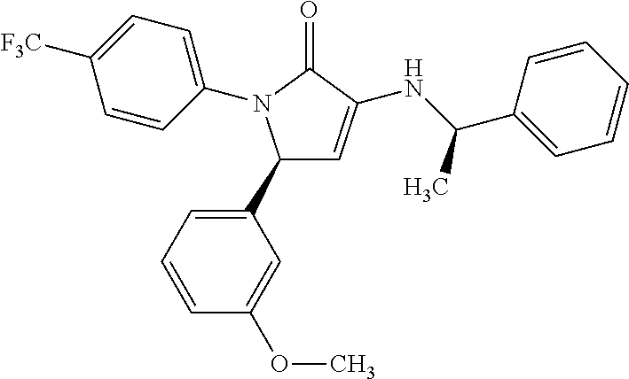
C1(C2=CC=CC(OC)=C2)C=C(NC(C2=CC=CC=C2)C)C(=O)N1C1=CC=C([F3C])C=C1
